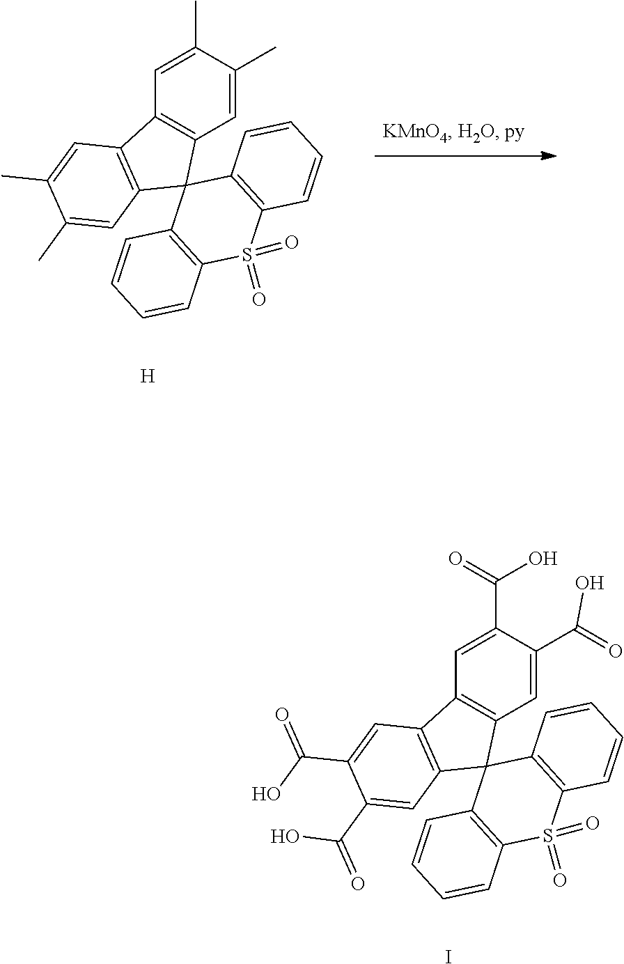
C12=C(C=C(C)C(C)=C1)C1(C3=C2C=C(C)C(C)=C3)C2=C(S(=O)(=O)C3=C1C=CC=C3)C=CC=C2.[H].C12=C(C=C(C(=O)O)C(C(=O)O)=C1)C1(C3=C2C=C(C(O)=O)C(C(=O)O)=C3)C2=C(S(=O)(=O)C3=C1C=CC=C3)C=CC=C2.I
